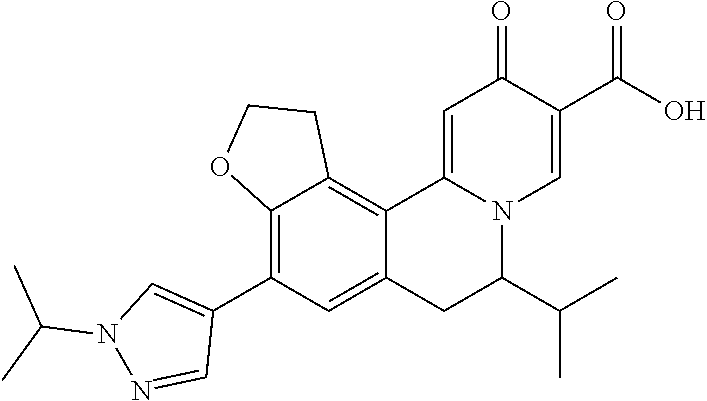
C1(C2=C3C(=C4C(=C2)CC(C(C)C)N2C4=CC(=O)C(C(O)=O)=C2)CCO3)=CN(C(C)C)N=C1
